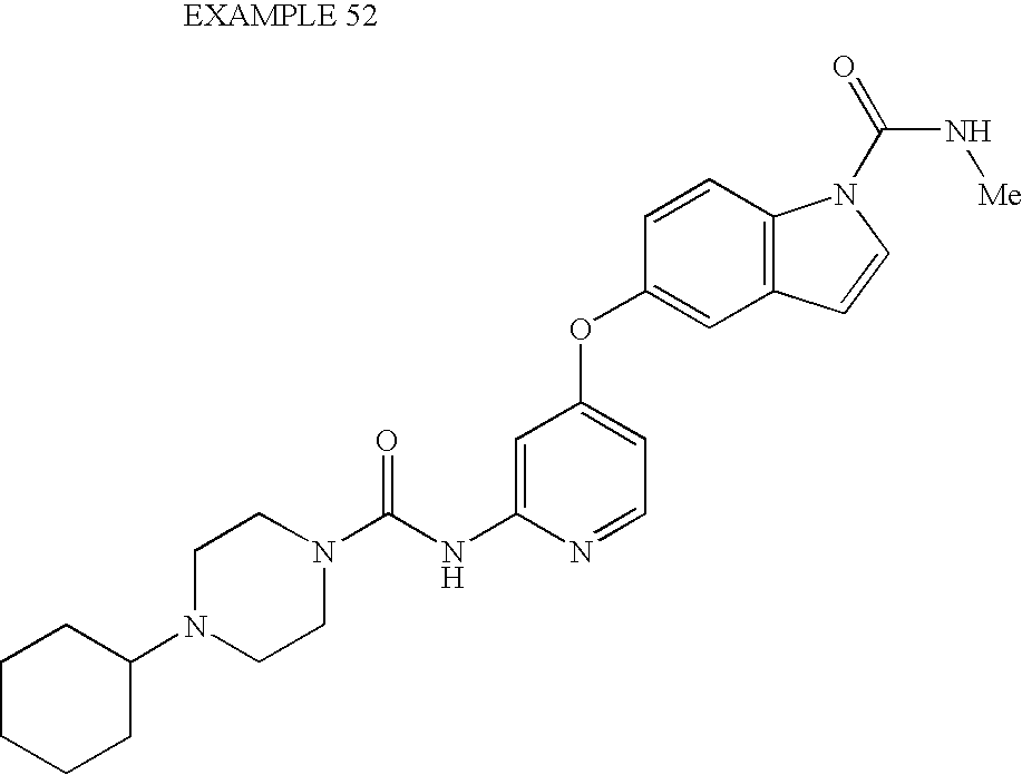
C1=C(NC(N2CCN(C3CCCCC3)CC2)=O)N=CC=C1OC1=CC2=C(C=C1)N(C(=O)N[Me])C=C2
